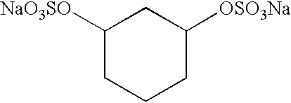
C1([NaO3SO])CCCC([OSO3Na])C1
